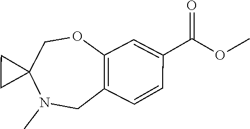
O(C)C(C1=CC2=C(C=C1)CN(C)C1(CC1)CO2)=O
